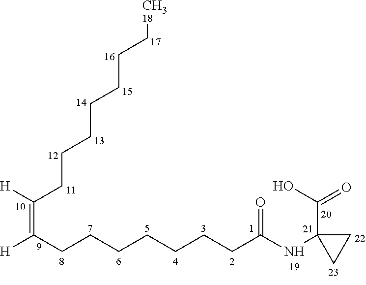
[H]C(CCCCCCCC(NC1(C(=O)O)CC1)=O)=C(CCCCCCC[CH318])[H]
